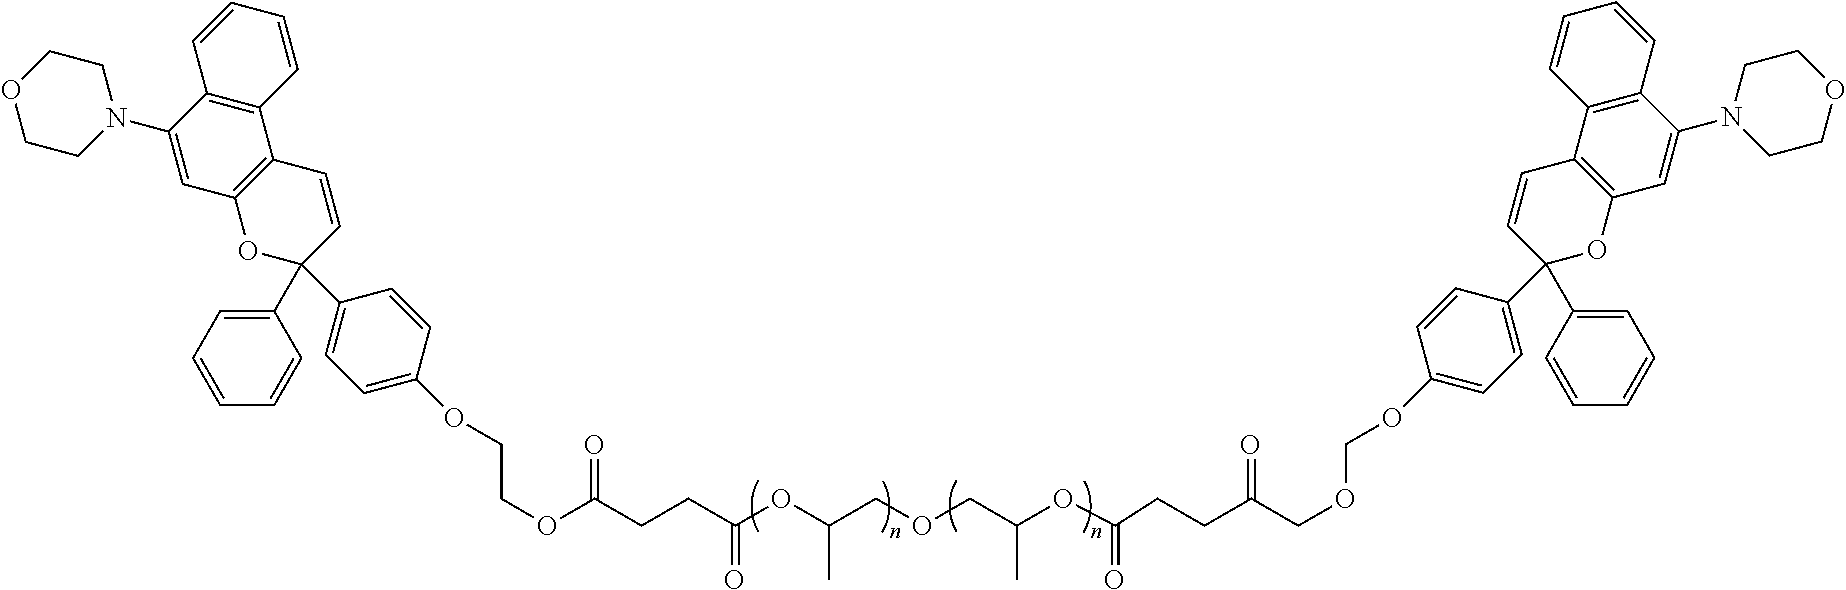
C(COCOC1=CC=C(C2(C3=CC=CC=C3)OC3=C(C=C2)C2=C(C(N4CCOCC4)=C3)C=CC=C2)C=C1)(=O)CCC(OC(COCC(OC(CCC(OCCOC1=CC=C(C2(C3=CC=CC=C3)C=CC3=C(O2)C=C(N2CCOCC2)C2=C3C=CC=C2)C=C1)=O)=O)C)C)=O
